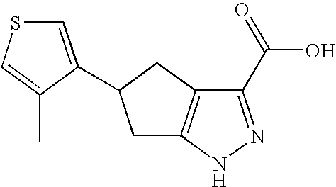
C1C2=C(CC1C1=CSC=C1C)C(C(O)=O)=NN2
